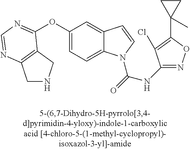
C1NCC2=C1N=CN=C2OC1=CC=C2C(=C1)C=CN2C(=O)NC1=NOC(C2(C)CC2)=C1Cl
